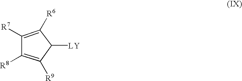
C1([R6])=C([R7])C([R8])=C([R9])C1[LY]
